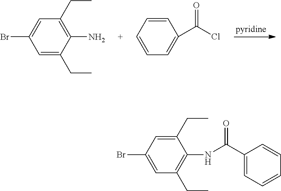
C1=C(CC)C(N)=C(CC)C=C1Br.C1=CC=CC=C1C(=O)Cl.C1=C(Br)C=C(CC)C(NC(C2=CC=CC=C2)=O)=C1CC
